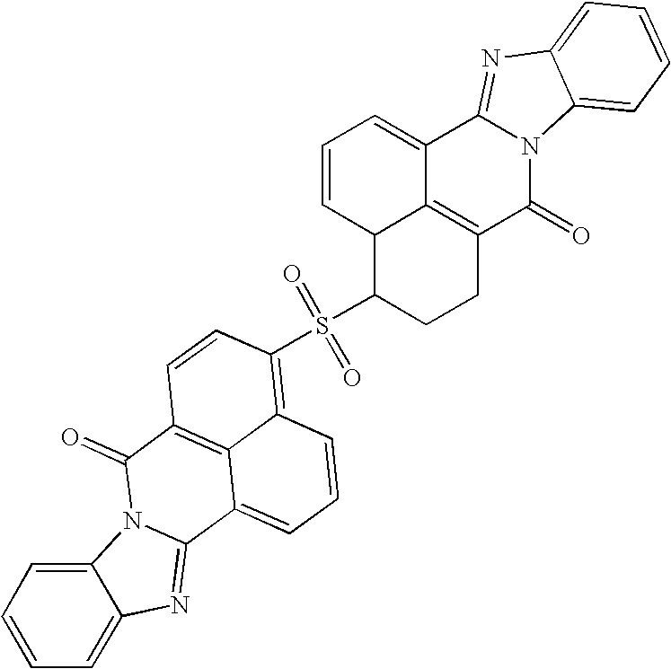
C12=CC=CC=C1N=C1N2C(=O)C2=C3C1=CC=CC3=C(S(=O)(=O)C1CCC3=C4C1C=CC=C4C1=NC4=CC=CC=C4N1C3=O)C=C2
